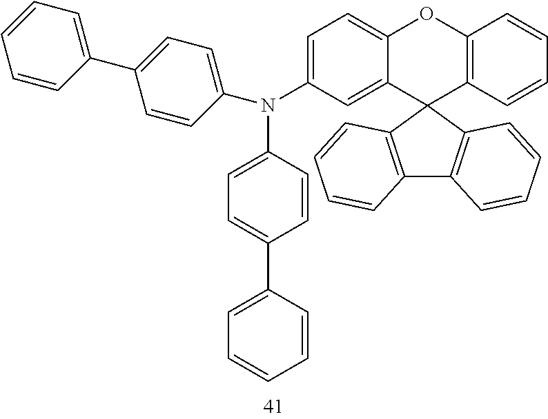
C12=C(C3(C4=C1C=CC=C4)C1=C(OC4=CC=C(N(C5=CC=C(C6=CC=CC=C6)C=C5)C5=CC=C(C6=CC=CC=C6)C=C5)C=C34)C=CC=C1)C=CC=C2
